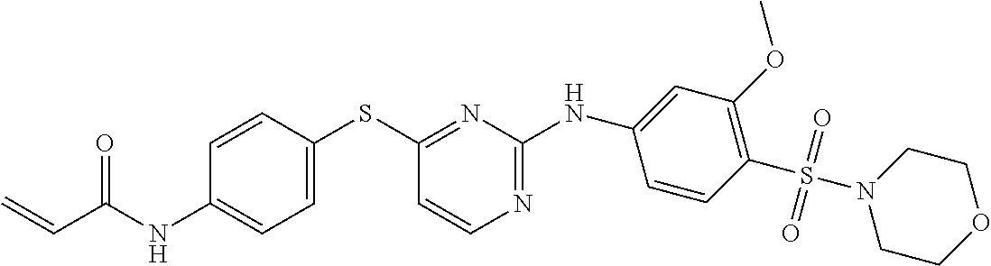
C1=CC(SC2=NC(NC3=CC(OC)=C(S(N4CCOCC4)(=O)=O)C=C3)=NC=C2)=CC=C1NC(C=C)=O
